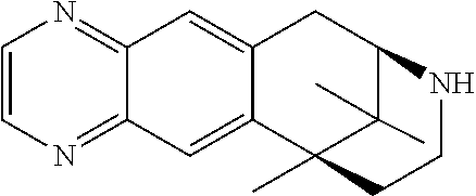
C12=NC=CN=C1C=C1C(=C2)CC2C(C)(C)C1(C)CCN2
